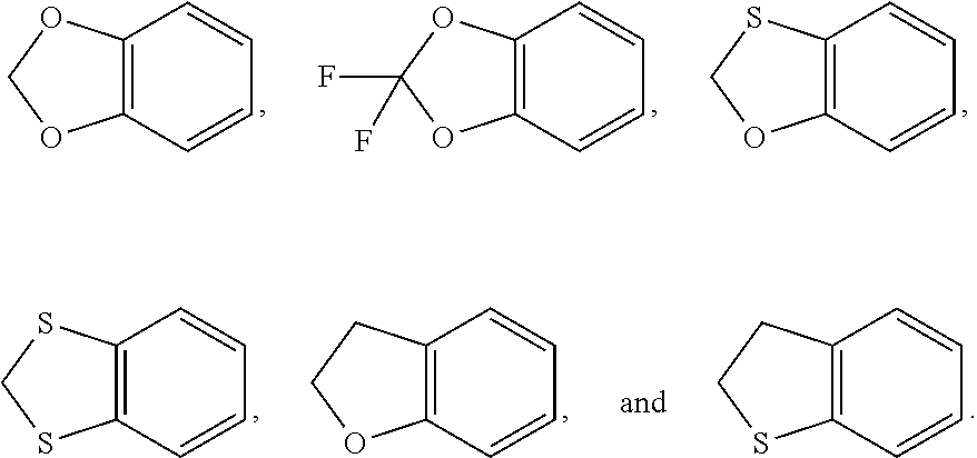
C12=C(C=CC=C1)OCO2.C12=C(C=CC=C1)OC(F)(F)O2.C12=C(C=CC=C1)SCO2.C12=C(C=CC=C1)SCS2.C12=C(C=CC=C1)CCO2.C12=C(C=CC=C1)CCS2
